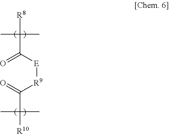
[R8]C(C(=O)[E][R9]C(C([R10])(C)C)=O)(C)C
